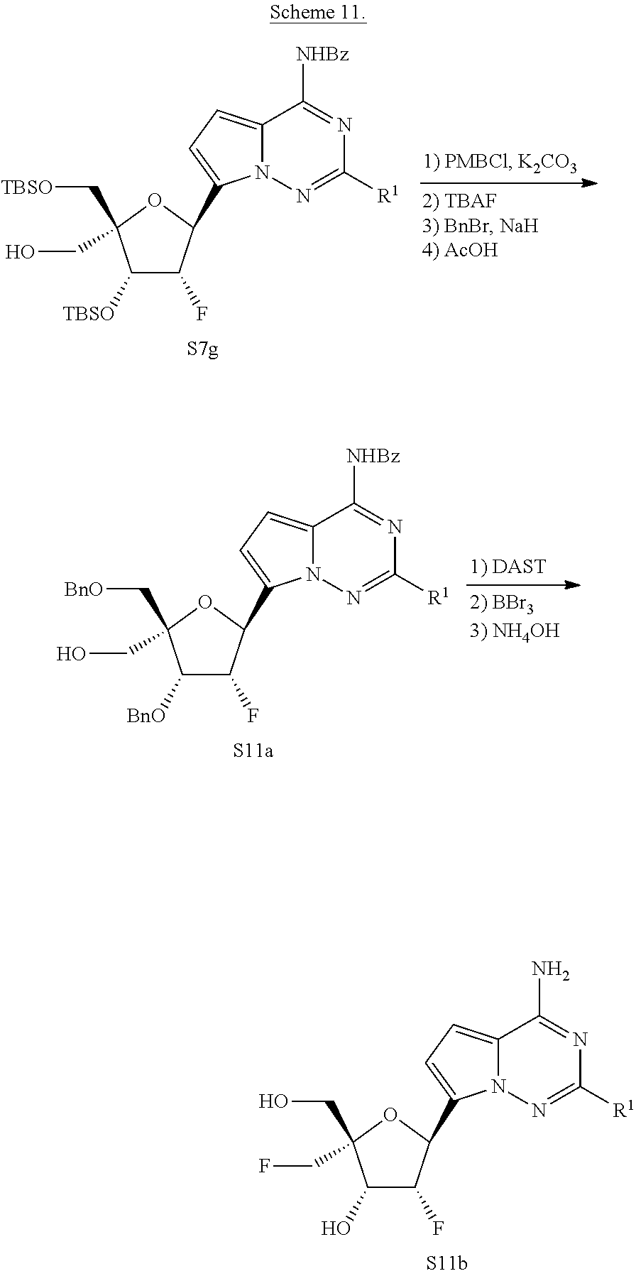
C1([TBSO])C(F)C(C2=CC=C3N2N=C([R1])N=C3[NHBz])OC1(C[TBSO])CO.C1([BnO])C(F)C(C2=CC=C3N2N=C([R1])N=C3[NHBz])OC1(C[BnO])CO.C1(O)C(F)C(C2=CC=C3N2N=C([R1])N=C3N)OC1(CO)CF
